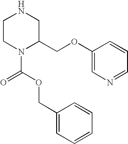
C1CN(C(=O)OCC2=CC=CC=C2)C(COC2=CN=CC=C2)CN1
